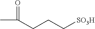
C(CCC[SO3H])(C)=O
